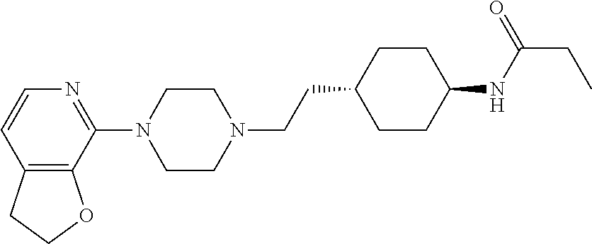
C12=C(C(N3CCN(CCC4CCC(NC(CC)=O)CC4)CC3)=NC=C1)OCC2
